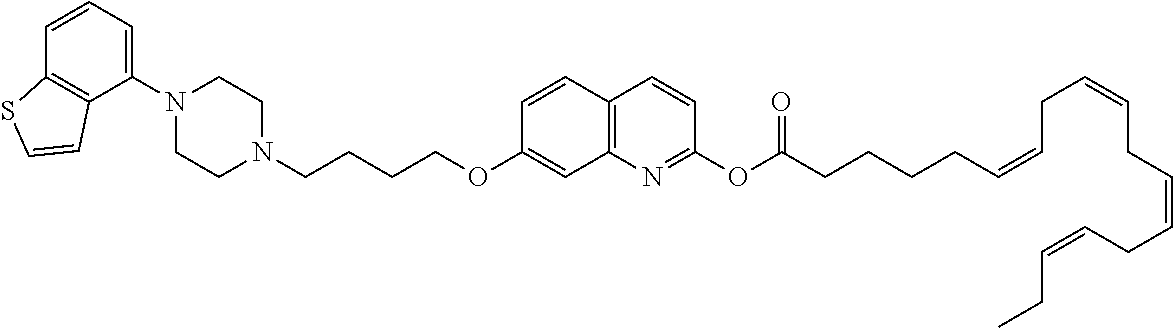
C1N(C2=CC=CC3=C2C=CS3)CCN(CCCCOC2=CC3=C(C=C2)C=CC(OC(CCCCC=CCC=CCC=CCC=CCC)=O)=N3)C1
